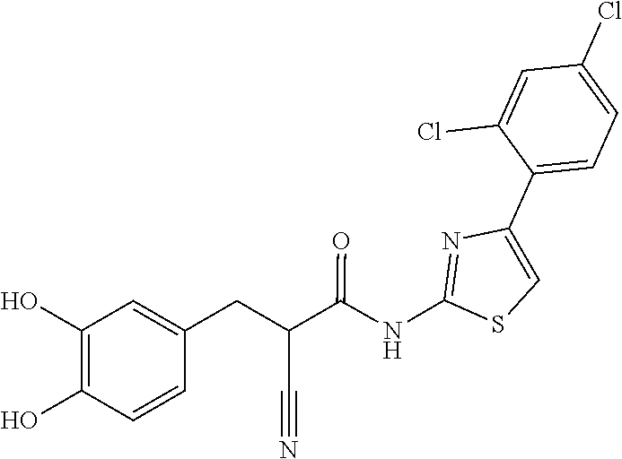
C1(C2=CC=C(Cl)C=C2Cl)=CSC(NC(C(C#N)CC2=CC(O)=C(O)C=C2)=O)=N1
